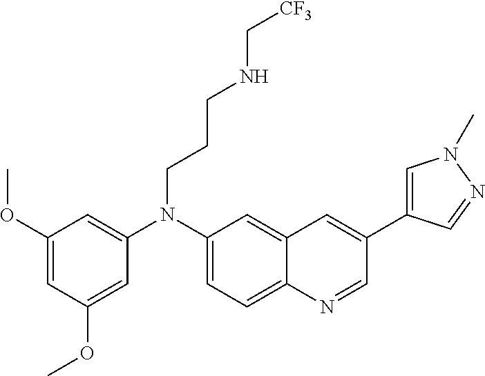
C1(OC)=CC(OC)=CC(N(C2=CC=C3C(=C2)C=C(C2=CN(C)N=C2)C=N3)CCCNC[CF3])=C1
